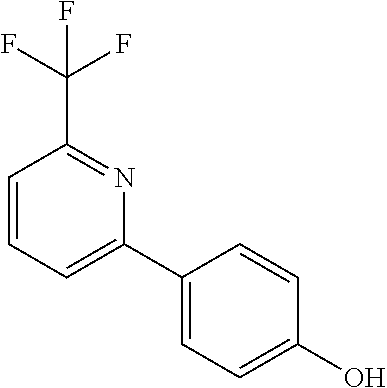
C1=CC=C(C2=CC=C(O)C=C2)N=C1C(F)(F)F
